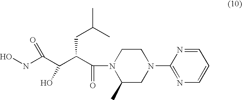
C1(N2CCN(C(C(C(C(NO)=O)O)CC(C)C)=O)C(C)C2)=NC=CC=N1
